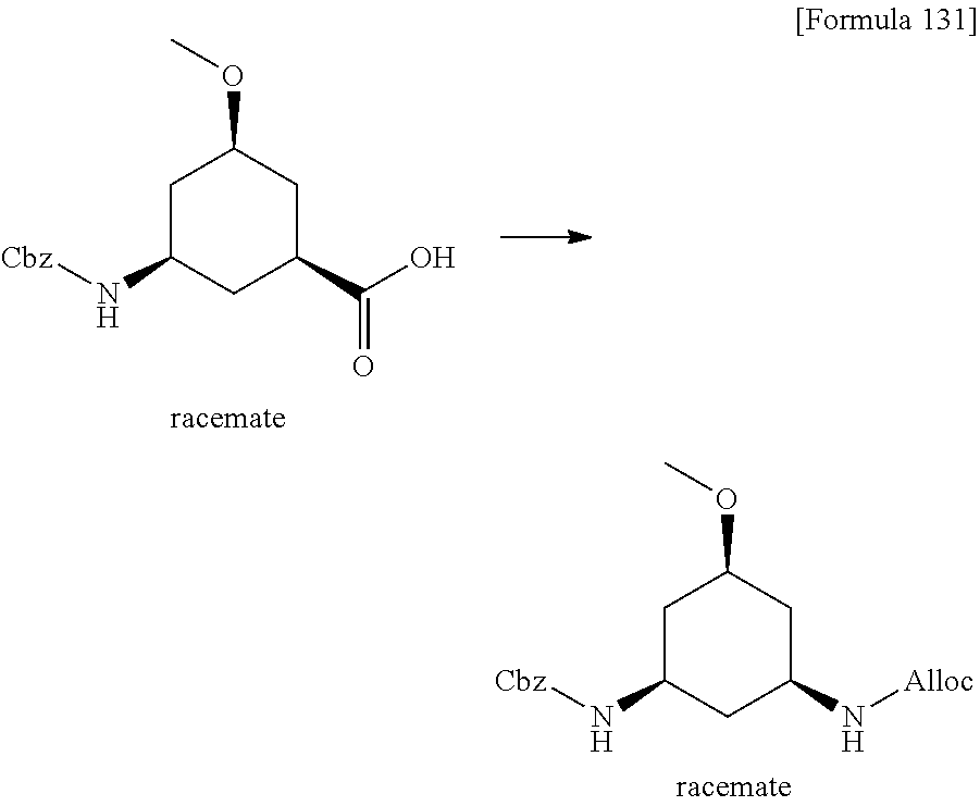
C1C(N[Cbz])CC(N[Alloc])CC1OC.C1C(N[Cbz])CC(C(O)=O)CC1OC
